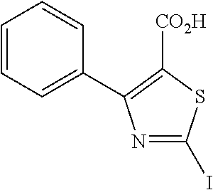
C1=CC=C(C2=C([CO2H])SC(I)=N2)C=C1
